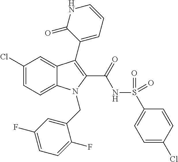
C1(Cl)=CC=C2C(=C1)C(C1=CC=CNC1=O)=C(C(=O)NS(=O)(=O)C1=CC=C(Cl)C=C1)N2CC1=CC(F)=CC=C1F
